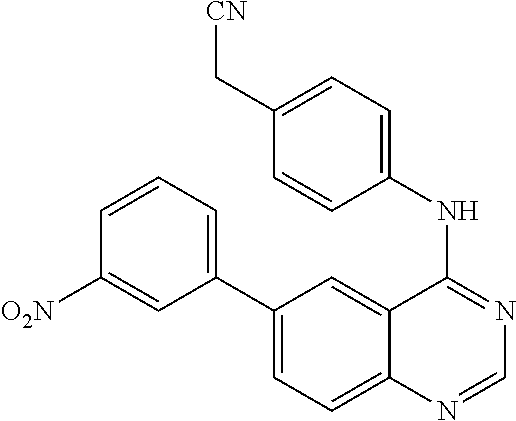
C1(C2=CC=CC([O2N])=C2)=CC=C2C(=C1)C(NC1=CC=C(C[CN])C=C1)=NC=N2
